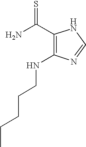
NC(C1=C(NCCCCC)N=CN1)=S
